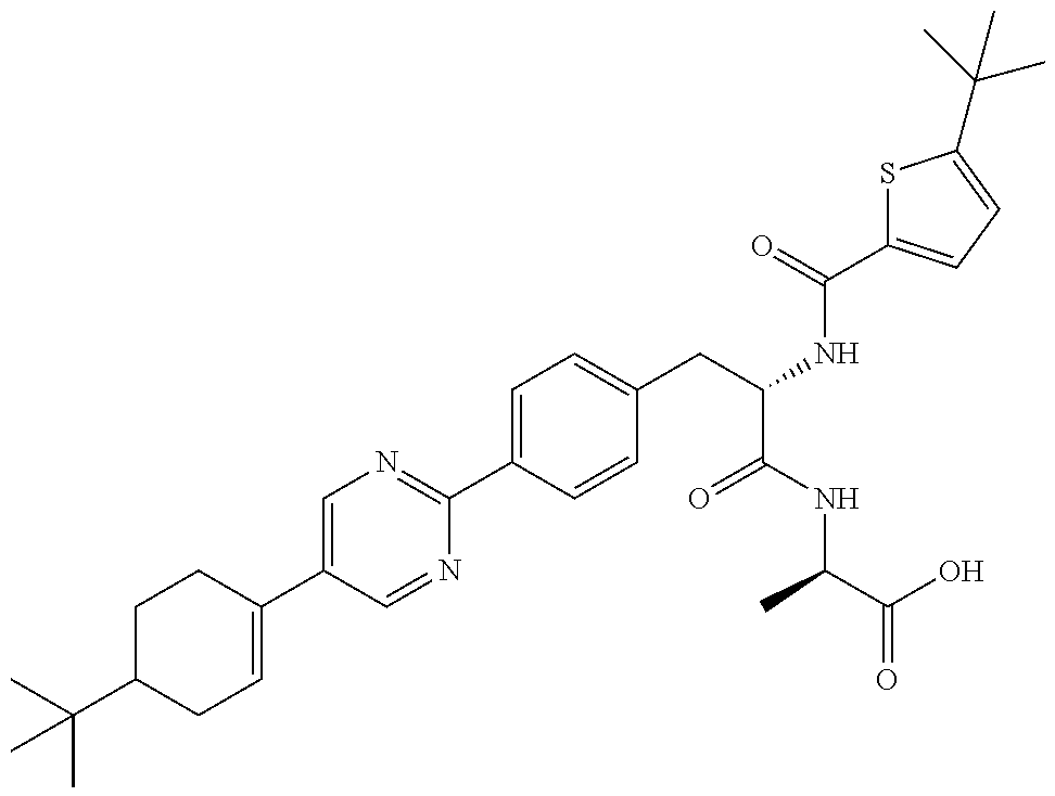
CC(C1CC=C(C2=CN=C(C3=CC=C(CC(NC(=O)C4=CC=C(C(C)(C)C)S4)C(NC(C(=O)O)C)=O)C=C3)N=C2)CC1)(C)C
